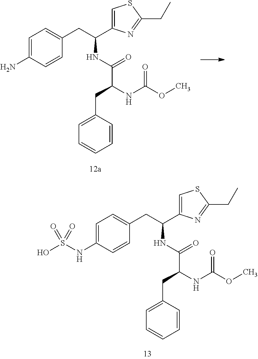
C1=C(NS(O)(=O)=O)C=CC(CC(NC(=O)C(NC(OC)=O)CC2=CC=CC=C2)C2=CSC(CC)=N2)=C1.C1=C(N)C=CC(CC(NC(=O)C(NC(OC)=O)CC2=CC=CC=C2)C2=CSC(CC)=N2)=C1
